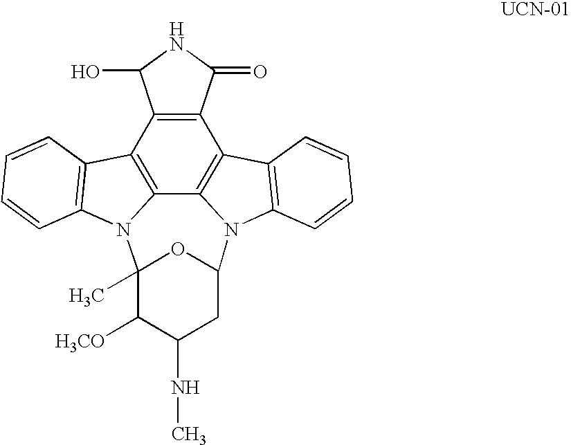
C12=C(C(=O)NC1O)C1=C3C4=C2C2=C(N4C4(C)C([H3CO])C(NC)CC(N3C3=C1C=CC=C3)O4)C=CC=C2
